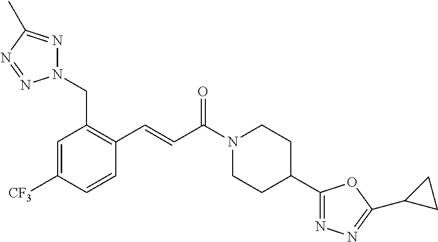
N1(CC2=C(C=CC(N3CCC(C4=NN=C(C5CC5)O4)CC3)=O)C=CC([CF3])=C2)N=C(C)N=N1
